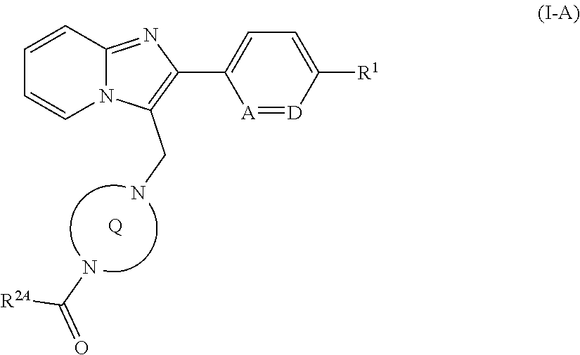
NC(=O)[R2A].[Q].NCC1=C(C2=CC=C([R1])[D]=[A]2)N=C2N1C=CC=C2
